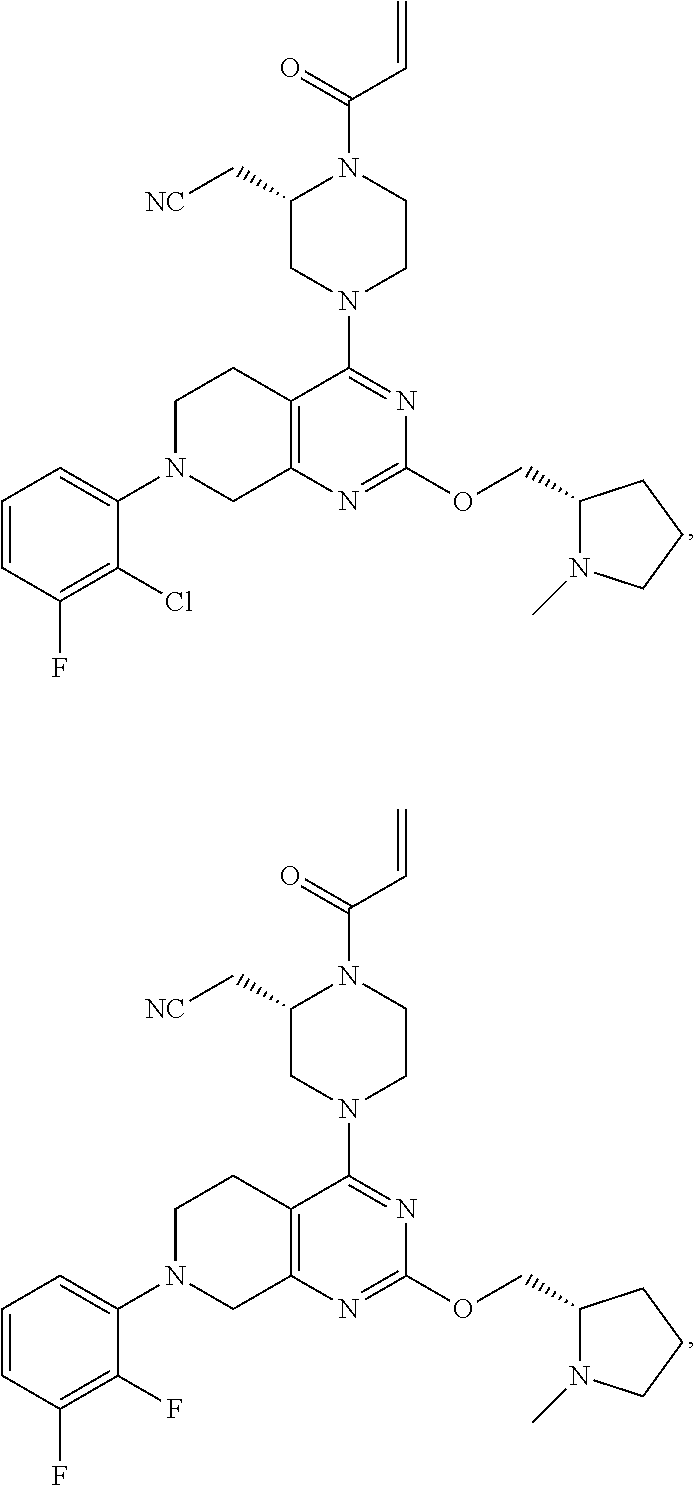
C1(C[NC])CN(C2=NC(OCC3N(C)CCC3)=NC3=C2CCN(C2=CC=CC(F)=C2Cl)C3)CCN1C(=O)C=C.C1(C[NC])CN(C2=NC(OCC3N(C)CCC3)=NC3=C2CCN(C2=CC=CC(F)=C2F)C3)CCN1C(=O)C=C
